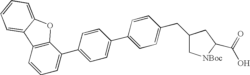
C12=C(OC3=CC=CC=C13)C(C1=CC=C(C3=CC=C(CC4C[NBoc]C(C(O)=O)C4)C=C3)C=C1)=CC=C2
